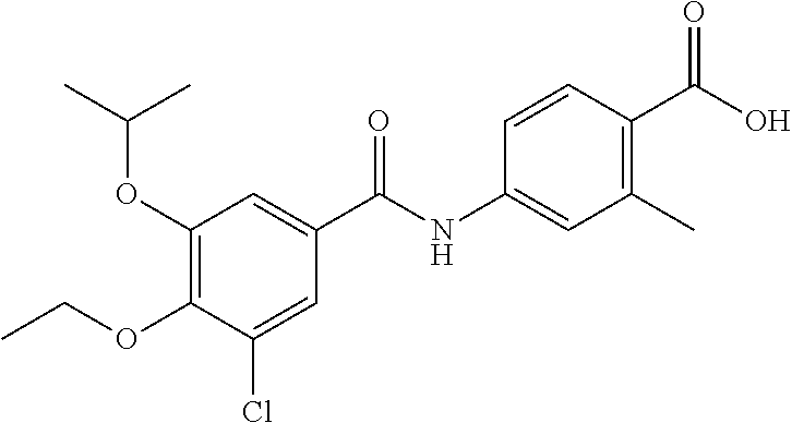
C1(OC(C)C)=C(OCC)C(Cl)=CC(C(NC2=CC(C)=C(C(O)=O)C=C2)=O)=C1
